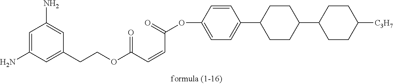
C(COC(C=CC(OC1=CC=C(C2CCC(C3CCC([C3H7])CC3)CC2)C=C1)=O)=O)C1=CC(N)=CC(N)=C1
